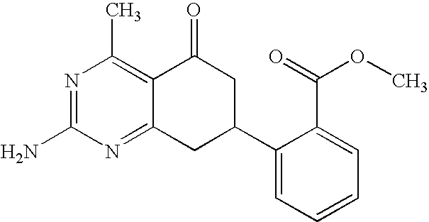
C12=NC(N)=NC(C)=C1C(=O)CC(C1=CC=CC=C1C(=O)OC)C2
